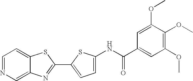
C12=CN=CC=C1SC(C1=CC=C(NC(C3=CC(OC)=C(OC)C(OC)=C3)=O)S1)=N2
